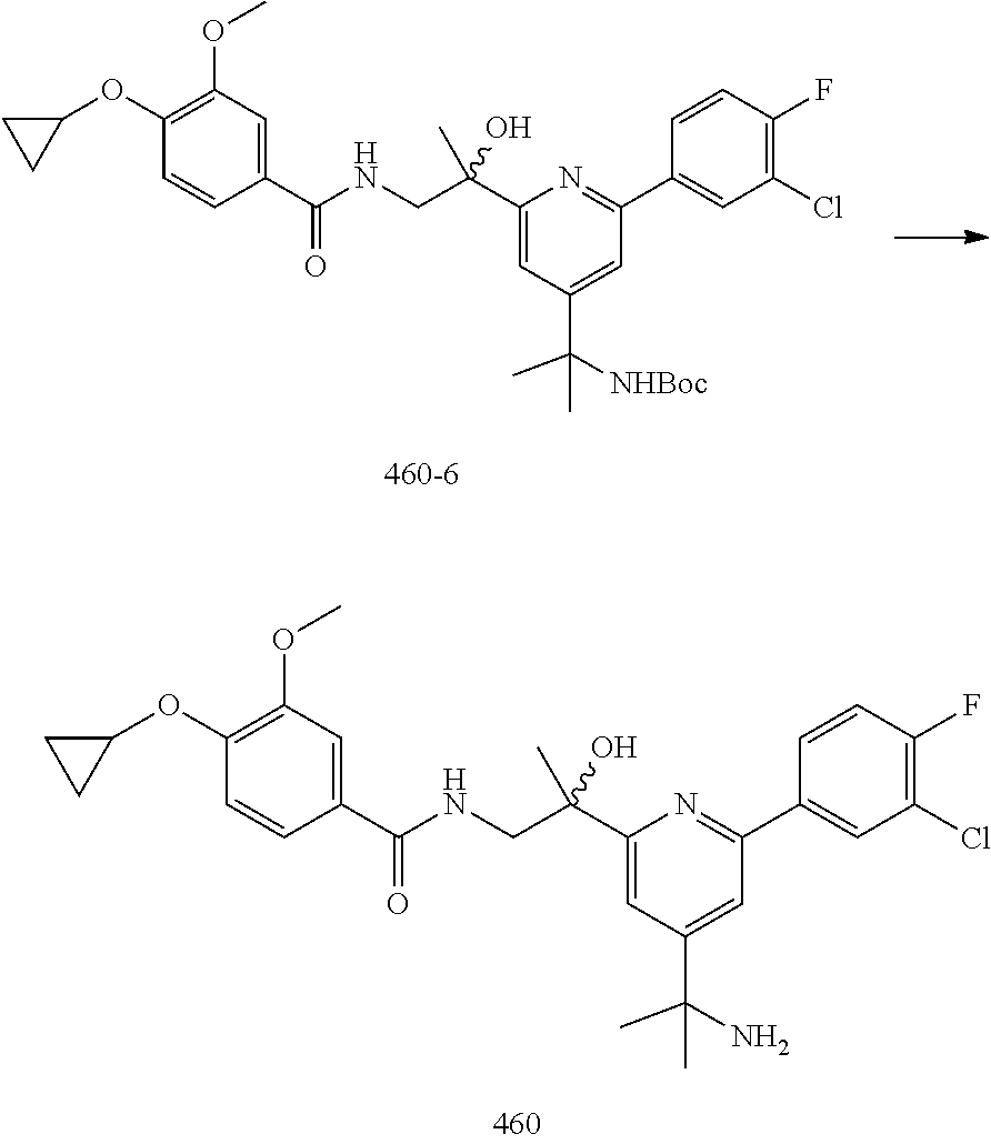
C1(OC)=C(OC2CC2)C=CC(C(NCC(C2=CC(C(C)(C)[NHBoc])=CC(C3=CC(Cl)=C(F)C=C3)=N2)(O)C)=O)=C1.C1(OC)=C(OC2CC2)C=CC(C(NCC(C2=CC(C(C)(C)N)=CC(C3=CC(Cl)=C(F)C=C3)=N2)(O)C)=O)=C1
